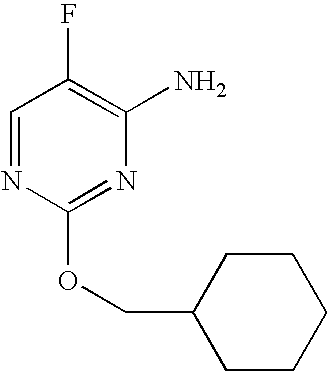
C1=NC(OCC2CCCCC2)=NC(N)=C1F
